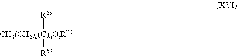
[(C)dOtR70]([R69])[R69]
